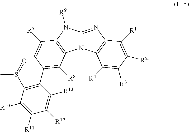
C12=NC3=C(N1C1=C(N2[R9])C([R5])=CC(C2=C(S(C)=O)C([R10])=C([R11])C([R12])=C2[R13])=C1[R8])C([R4])=C([R3])C([R2])=C3[R1]
